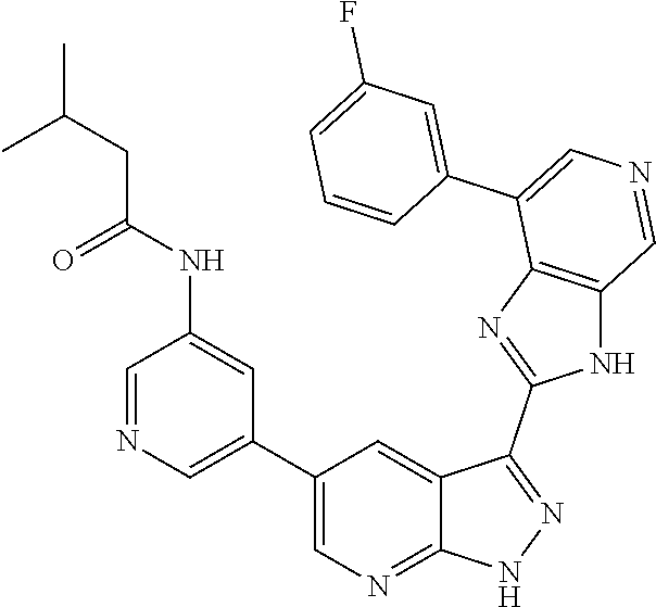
C1(C2=CN=CC(NC(=O)CC(C)C)=C2)=CN=C2C(=C1)C(C1=NC3=C(N1)C=NC=C3C1=CC(F)=CC=C1)=NN2
